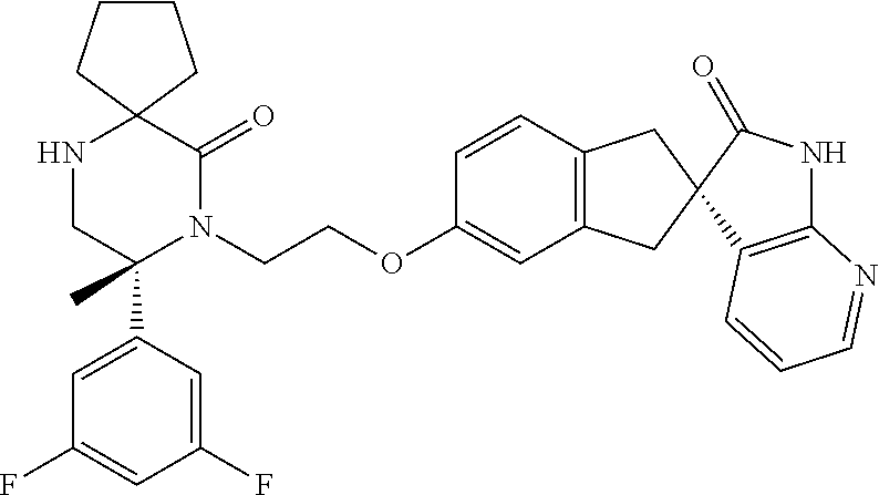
C12(NCC(C3=CC(F)=CC(F)=C3)(C)N(CCOC3=CC4=C(C=C3)CC3(C4)C4=C(NC3=O)N=CC=C4)C1=O)CCCC2
